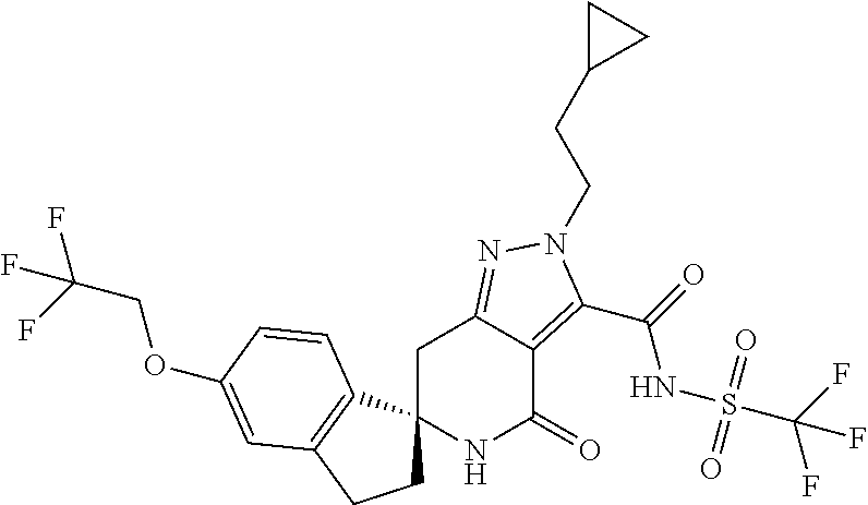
C1C2(C3=C(C1)C=C(OCC(F)(F)F)C=C3)NC(=O)C1=C(C(=O)NS(C(F)(F)F)(=O)=O)N(CCC3CC3)N=C1C2
